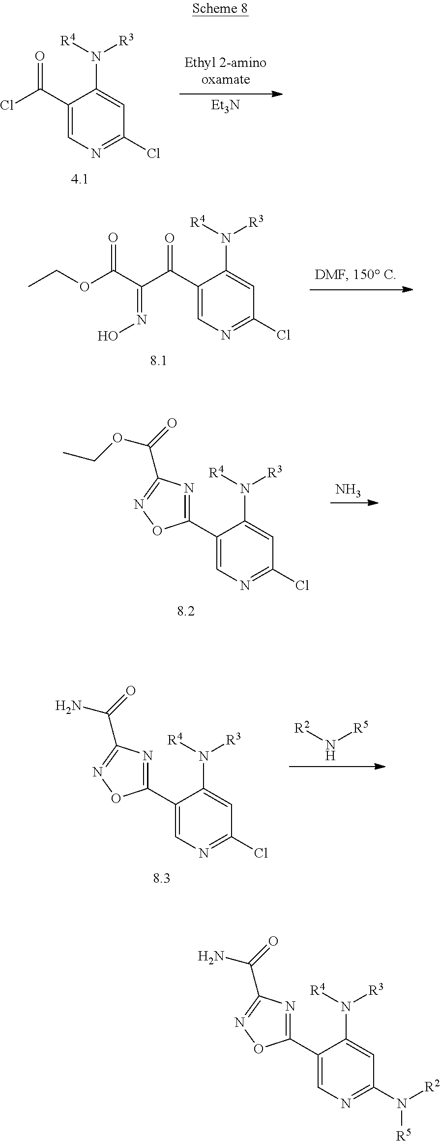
C1(C(Cl)=O)=CN=C(Cl)C=C1N([R4])[R3].[Et3N].C1(C(=O)C(C(OCC)=O)=NO)=CN=C(Cl)C=C1N([R4])[R3].N([R2])([R5])C1=NC=C(C2=NC(C(=O)N)=NO2)C(N([R4])[R3])=C1.N.C1(C2=NC(C(=O)OCC)=NO2)=CN=C(Cl)C=C1N([R4])[R3].C1(C2=NC(C(=O)N)=NO2)=CN=C(Cl)C=C1N([R4])[R3].[R2]N[R5]
